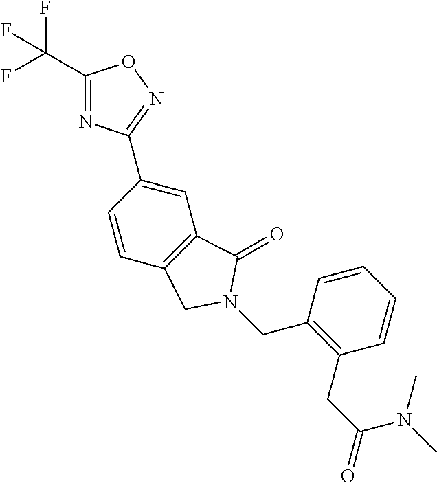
C1(C(F)(F)F)=NC(C2=CC3=C(C=C2)CN(CC2=C(CC(N(C)C)=O)C=CC=C2)C3=O)=NO1
